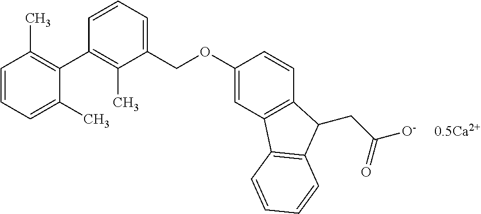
C1=CC=C(C)C(C2=C(C)C(COC3=CC4=C(C=C3)C(CC(=O)[O-])C3=C4C=CC=C3)=CC=C2)=C1C.[0.5Ca2+]
